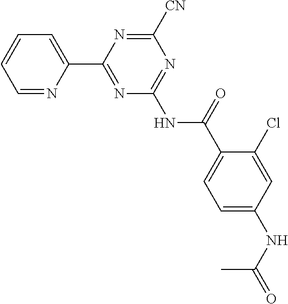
C1=NC(C2=NC(NC(C3=CC=C(NC(=O)C)C=C3Cl)=O)=NC([CN])=N2)=CC=C1
